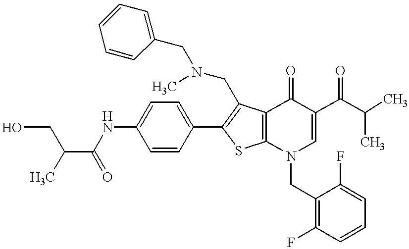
C(C(NC1=CC=C(C2=C(CN(CC3=CC=CC=C3)C)C3=C(S2)N(CC2=C(F)C=CC=C2F)C=C(C(=O)C(C)C)C3=O)C=C1)=O)(C)CO
